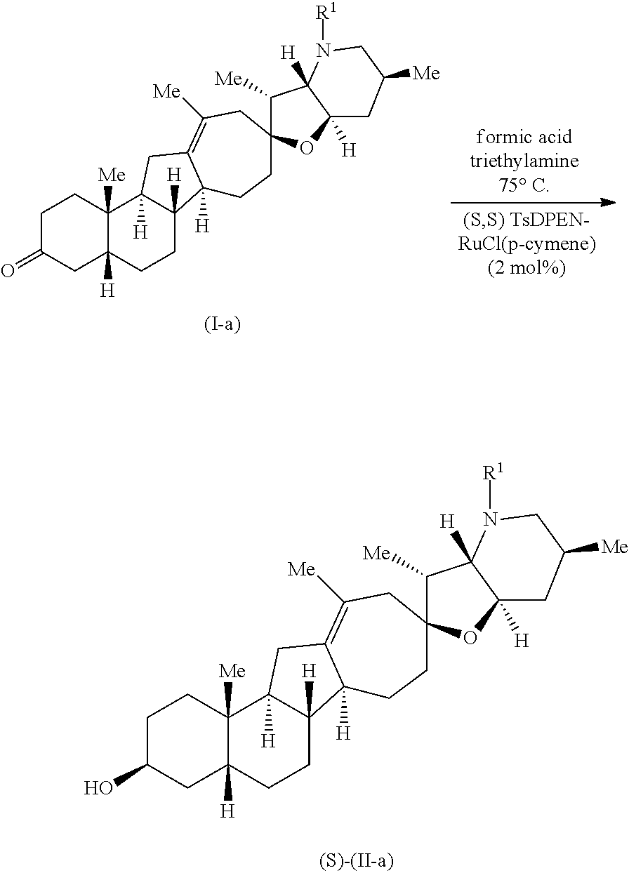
C1C(O)CC2([H])C([Me])(C1)C1([H])C([H])(CC2)C2([H])C(=C([Me])CC3(CC2)C([Me])C2([H])C([H])(O3)CC([Me])CN2[R1])C1.C1C(=O)CC2([H])C([Me])(C1)C1([H])C([H])(CC2)C2([H])C(=C([Me])CC3(CC2)C([Me])C2([H])C([H])(O3)CC([Me])CN2[R1])C1
